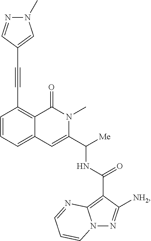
C1=CC=C2C(=C1C#CC1=CN(C)N=C1)C(=O)N(C)C(C([Me])NC(C1=C3N(N=C1[NH2])C=CC=N3)=O)=C2
